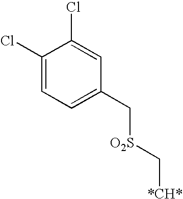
C1(Cl)=CC=C(C[O2S]C[*CH*])C=C1Cl
